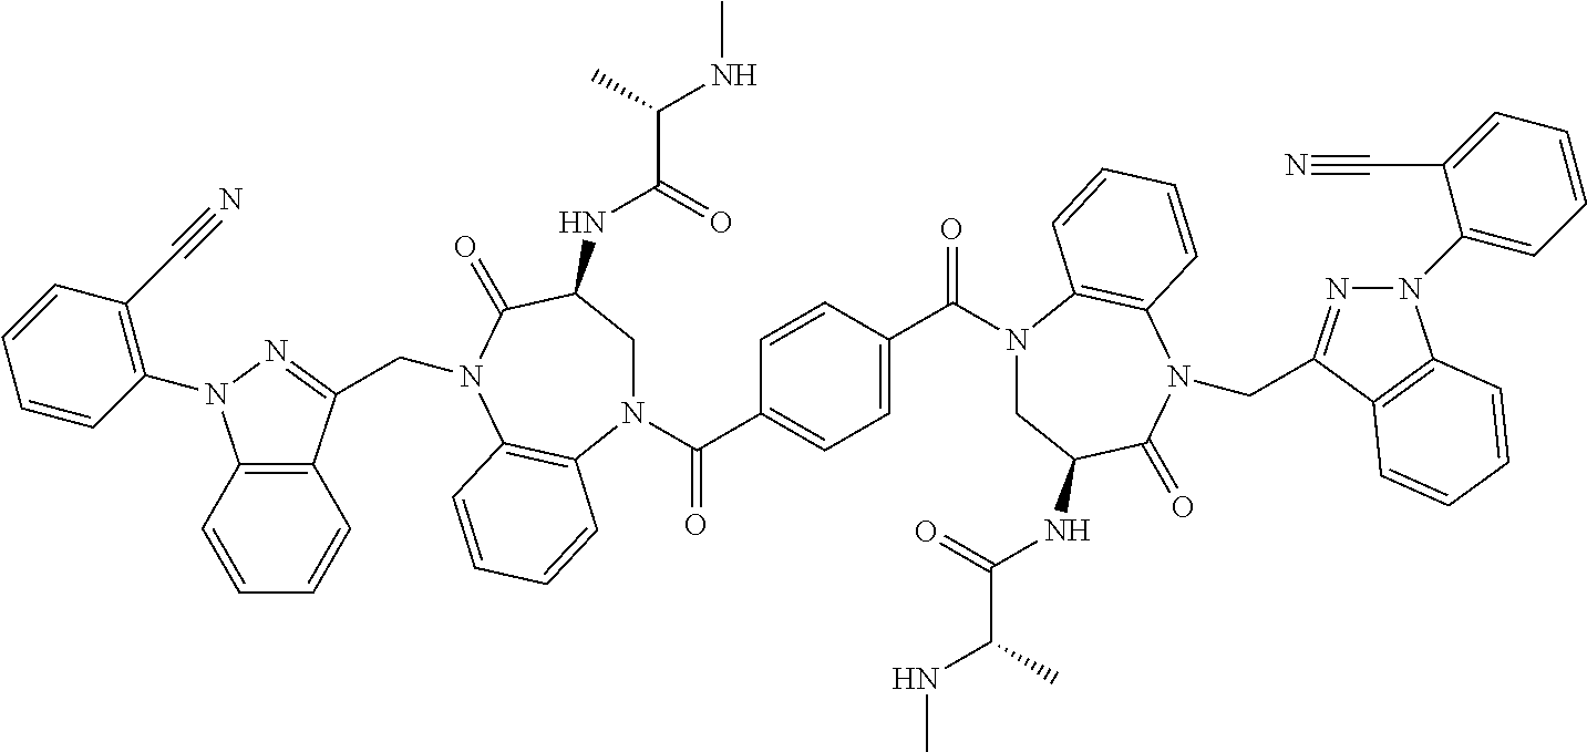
C1C(NC(C(NC)C)=O)C(=O)N(CC2=NN(C3=CC=CC=C3C#N)C3=C2C=CC=C3)C2=C(C=CC=C2)N1C(C1=CC=C(C(N2CC(NC(C(NC)C)=O)C(=O)N(CC3=NN(C4=C(C#N)C=CC=C4)C4=C3C=CC=C4)C3=C2C=CC=C3)=O)C=C1)=O
